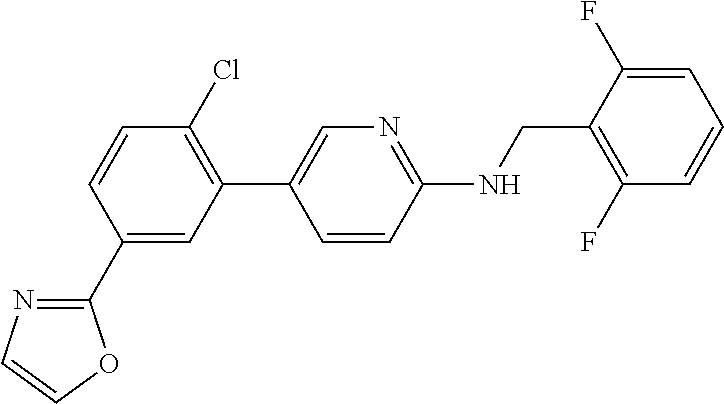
C1(C2=CC(C3=CN=C(NCC4=C(F)C=CC=C4F)C=C3)=C(Cl)C=C2)=NC=CO1
